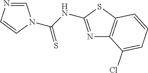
C1=NC=CN1C(NC1=NC2=C(S1)C=CC=C2Cl)=S
